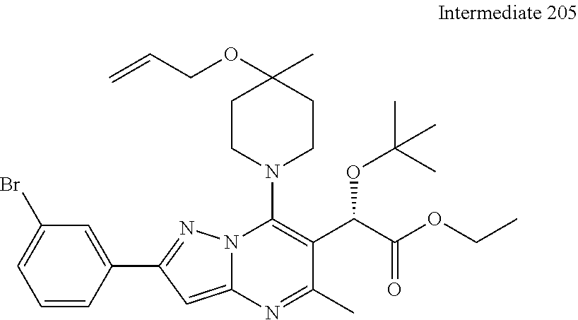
C1=CC(C2=NN3C(=C2)N=C(C)C(C(C(OCC)=O)OC(C)(C)C)=C3N2CCC(OCC=C)(C)CC2)=CC(Br)=C1
